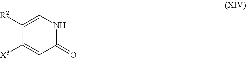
C1([X3])=CC(=O)NC=C1[R2]
